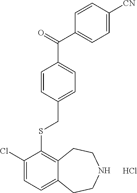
C1(Cl)=CC=C2C(=C1SCC1=CC=C(C(C3=CC=C([CN])C=C3)=O)C=C1)CCNCC2.Cl
